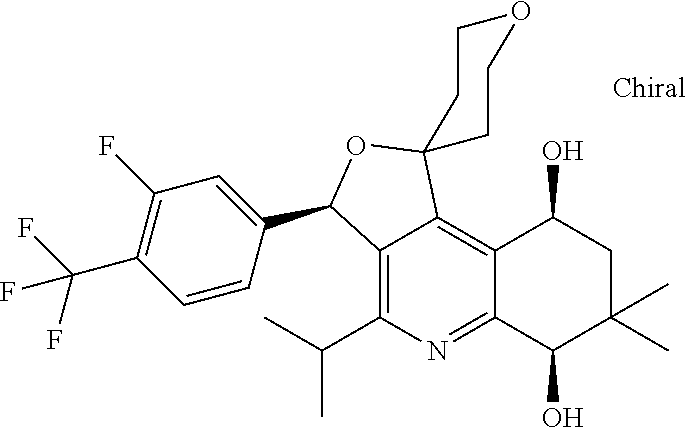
C12=C(C(C)C)N=C3C(=C1C1(OC2C2=CC(F)=C(C(F)(F)F)C=C2)CCOCC1)C(O)CC(C)(C)C3O
